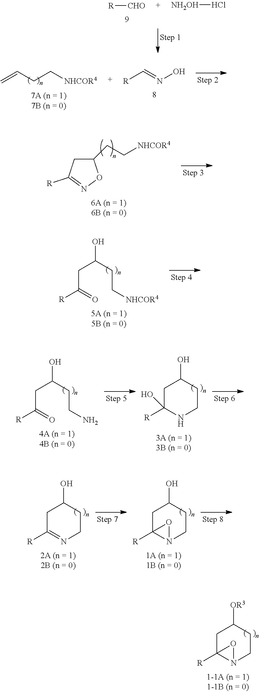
[R][CHO].[NH2OH]Cl.[R]C=NO.C=CCC[NHCOR4].C1(CC[NHCOR4])CC([R])=NO1.OC(CC[NHCOR4])CC([R])=O.OC(CCN)CC([R])=O.OC1CCNC([R])(O)C1.OC1CCN=C([R])C1.OC1CCN2C([R])(C1)O2.[OR3]C1CCN2C([R])(C1)O2
